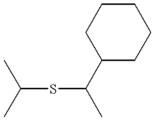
C(SC(C)C1CCCCC1)(C)C
